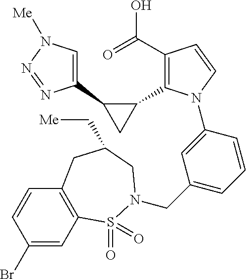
C1(C2CC2C2=C(C(=O)O)C=CN2C2=CC(CN3S(=O)(=O)C4=C(C=CC(Br)=C4)CC(C[Me])C3)=CC=C2)=CN([Me])N=N1
